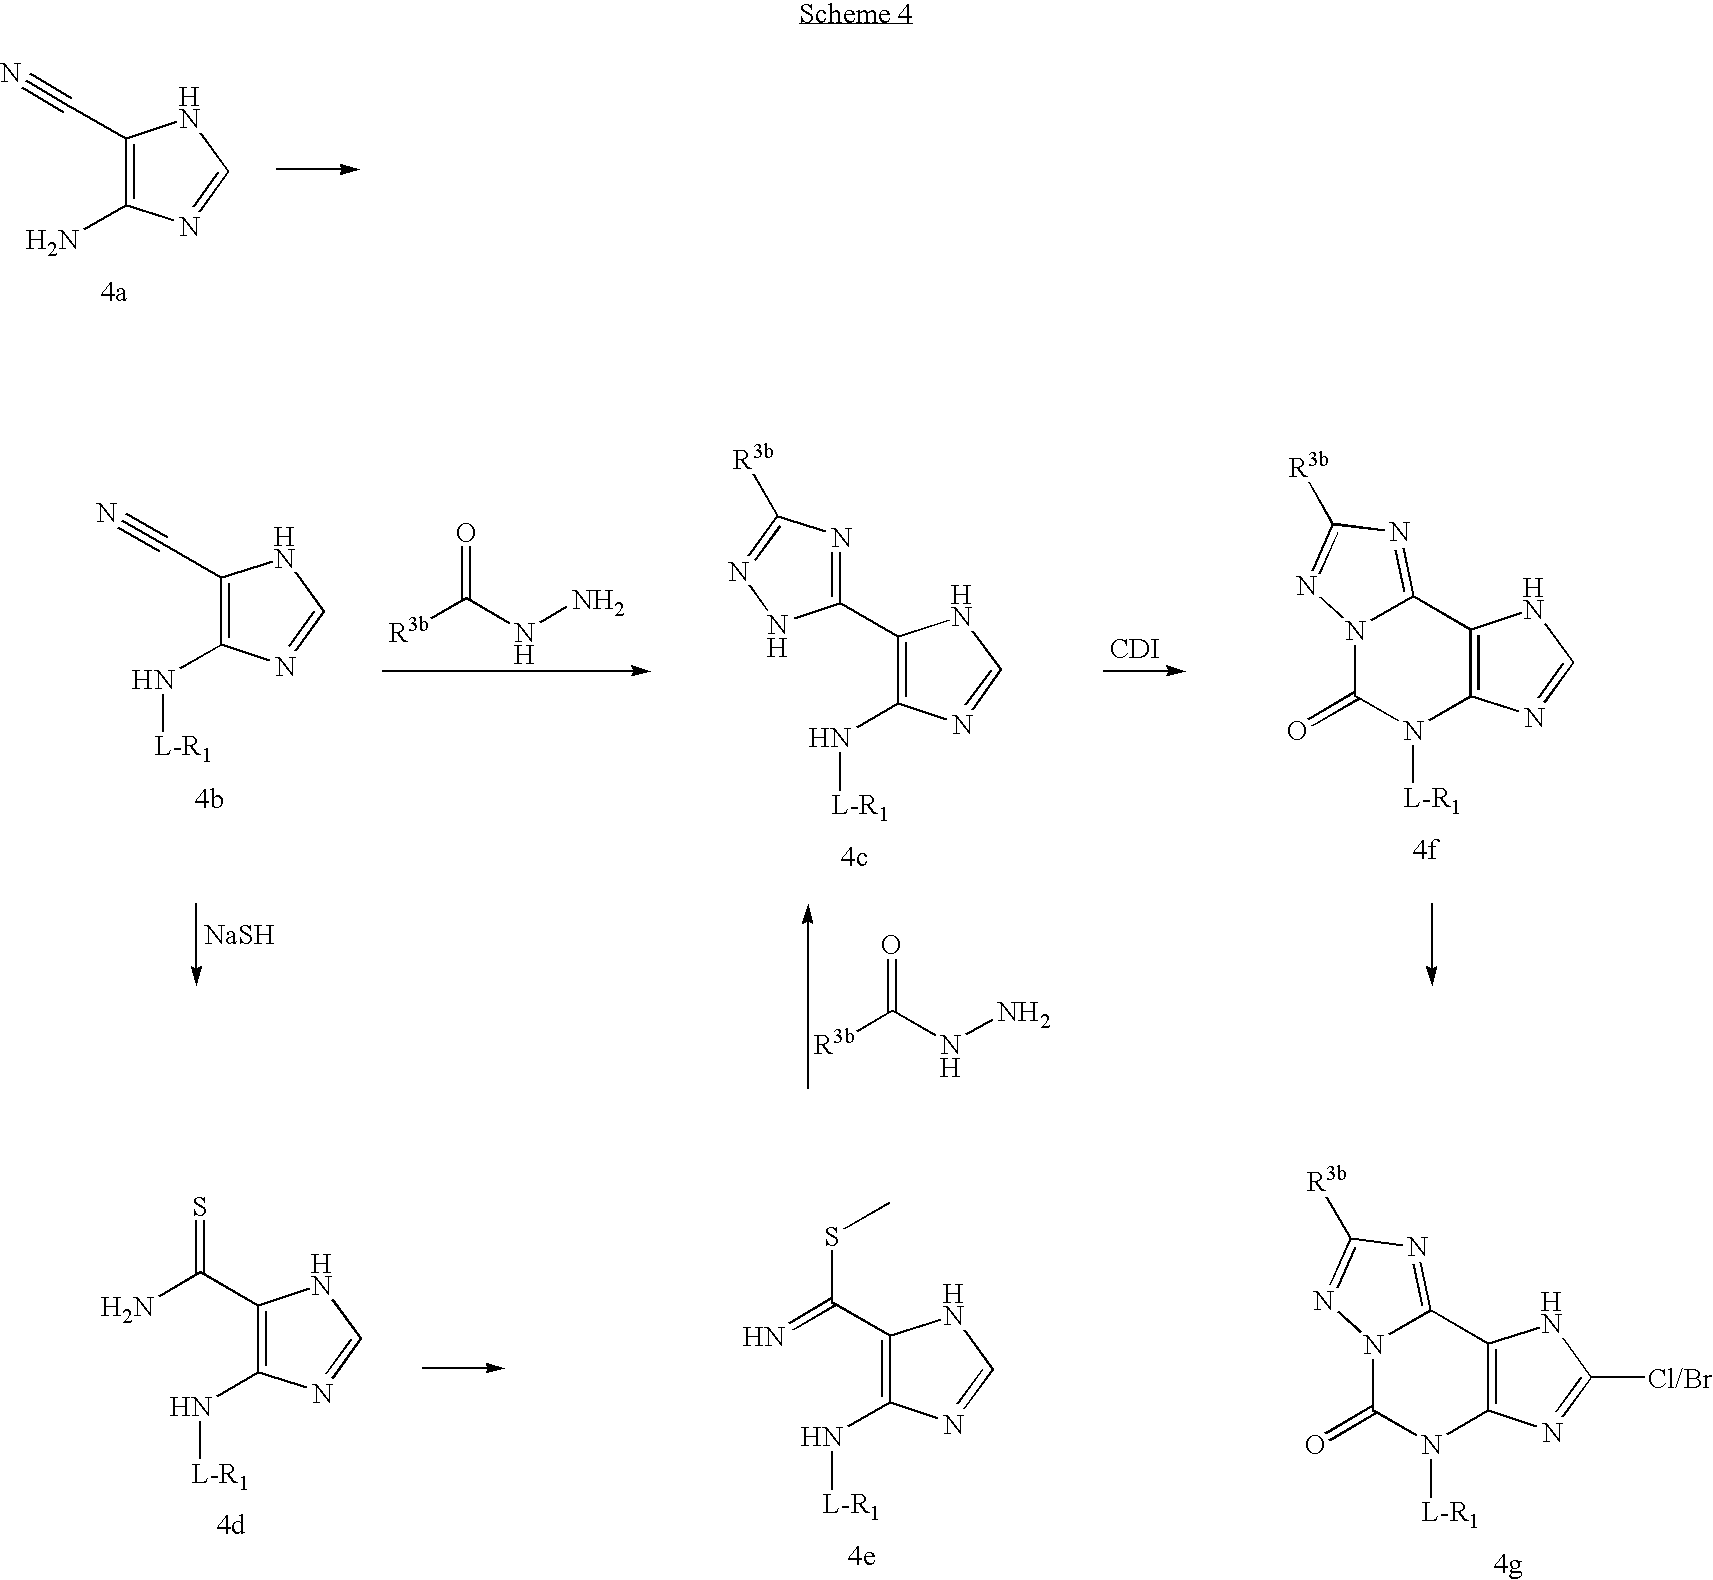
C1(C#N)=C(N)N=CN1.C1(C#N)=C(N[L-R1])N=CN1.[R3b]C(NN)=O.C1(C2=NC([R3b])=NN2)=C(N[L-R1])N=CN1.[CDI].C12=C(N=CN1)N([L-R1])C(=O)N1C2=NC([R3b])=N1.[R3b]C(NN)=O.[NaSH].C1(C(N)=S)=C(N[L-R1])N=CN1.C12=C(N=C([Cl/Br])N1)N([L-R1])C(=O)N1C2=NC([R3b])=N1.C1(C(=N)SC)=C(N[L-R1])N=CN1
